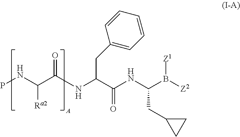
PNC(C(NC(CC1=CC=CC=C1)C(NC(B([Z2])[Z1])CC1CC1)=O)=O)[Ra2]
